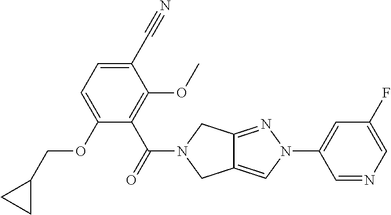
C12=CN(C3=CC(F)=CN=C3)N=C1CN(C(=O)C1=C(OC)C(C#N)=CC=C1OCC1CC1)C2
